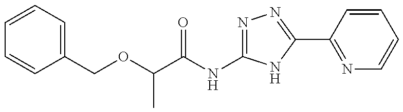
C(C(NC1=NN=C(C2=NC=CC=C2)N1)=O)(C)OCC1=CC=CC=C1
